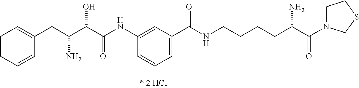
C1=CC=CC(CC(C(C(NC2=CC(C(NCCCCC(C(N3CCSC3)=O)N)=O)=CC=C2)=O)O)N)=C1
